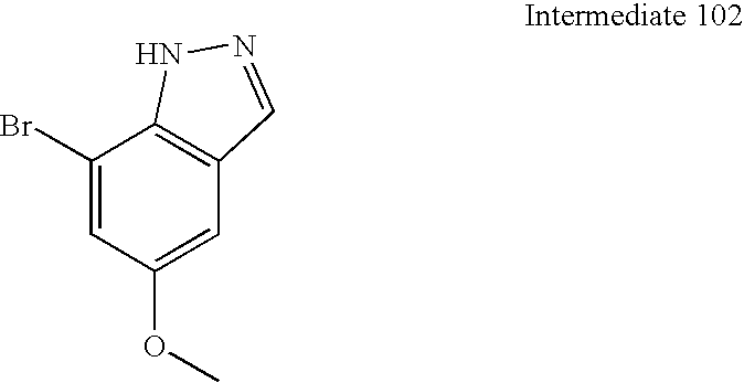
C1(Br)=CC(OC)=CC2=C1NN=C2
